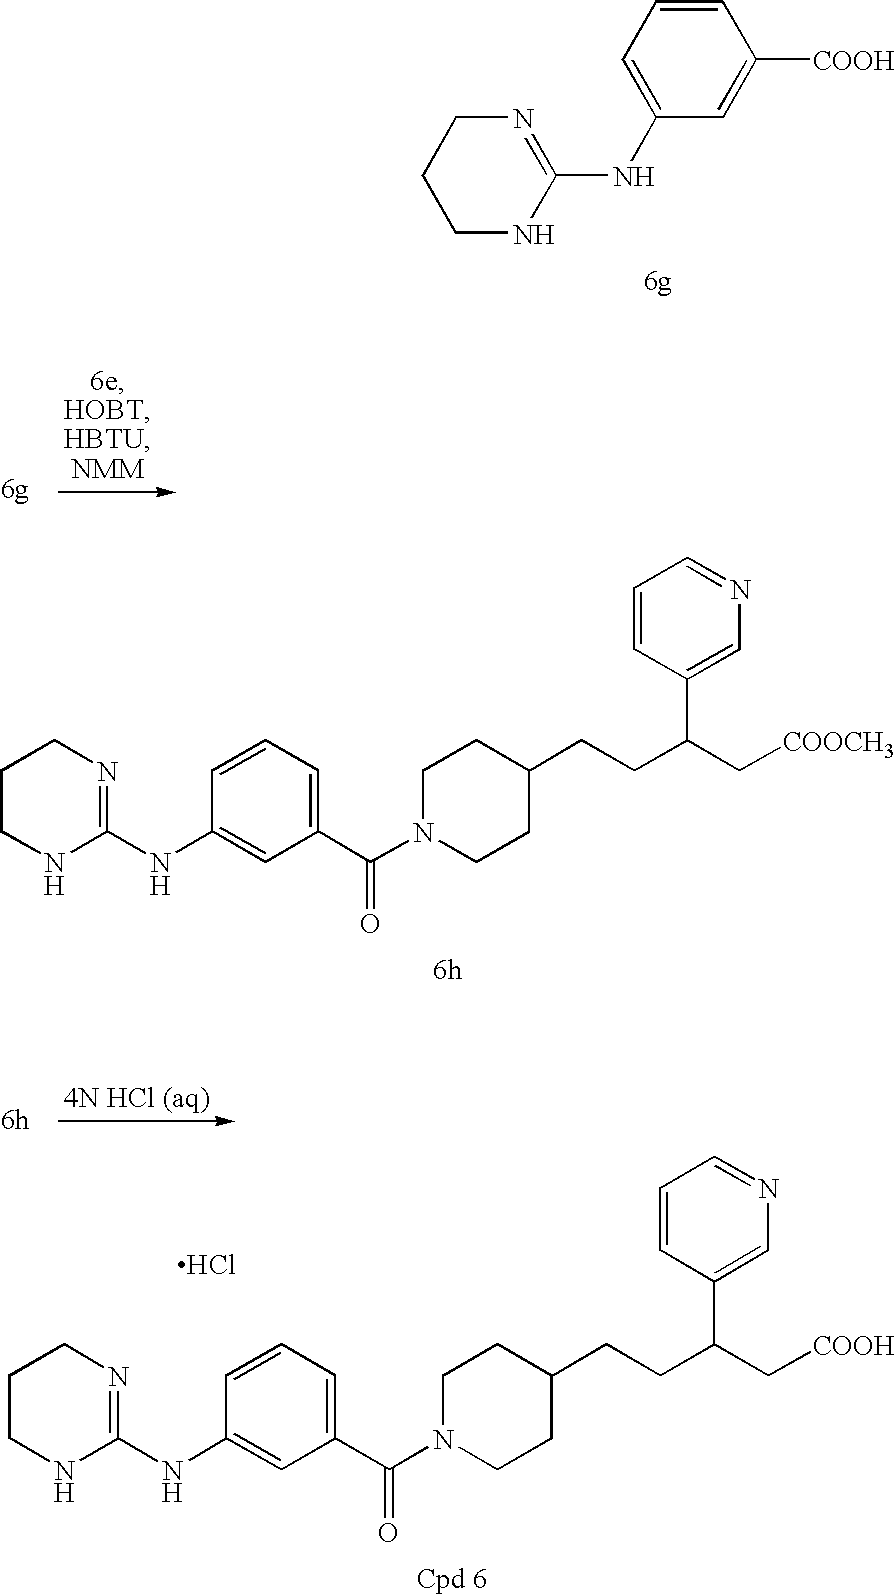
C1CCNC(NC2=CC=CC([COOH])=C2)=N1.C1CNC(NC2=CC(C(N3CCC(CCC(C[COOCH3])C4=CN=CC=C4)CC3)=O)=CC=C2)=NC1.C1CNC(NC2=CC(C(N3CCC(CCC(C[COOH])C4=CN=CC=C4)CC3)=O)=CC=C2)=NC1.Cl
